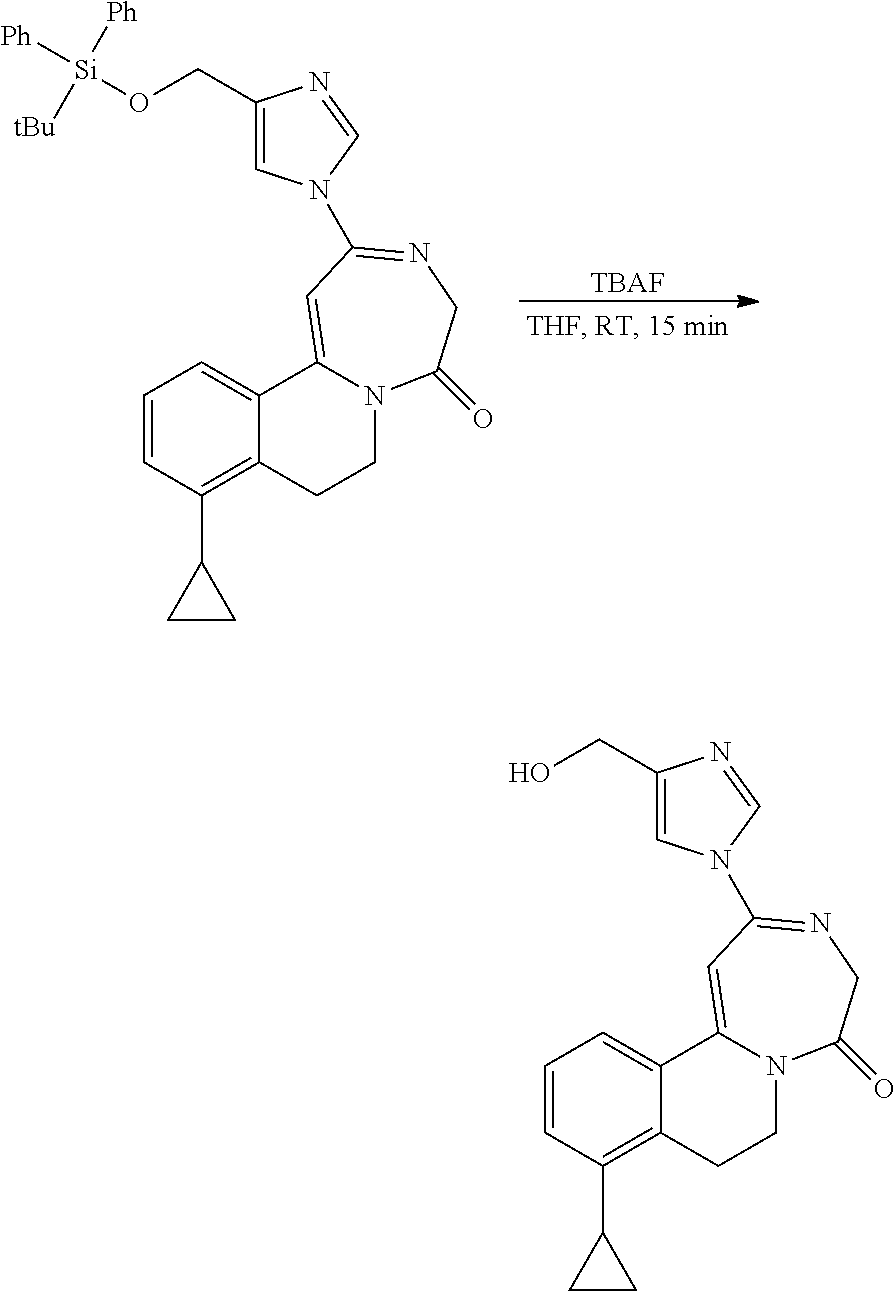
[TBAF].C1=CC(C2CC2)=C2C(=C1)C1=CC(N3C=C(CO[Si]([Ph])([Ph])[tBu])N=C3)=NCC(=O)N1CC2.C1=CC(C2CC2)=C2C(=C1)C1=CC(N3C=C(CO)N=C3)=NCC(=O)N1CC2
